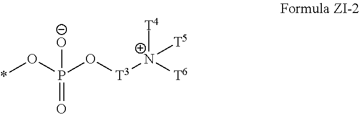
*OP(O[T3][N+]([T6])([T4])[T5])(=O)[O-]
